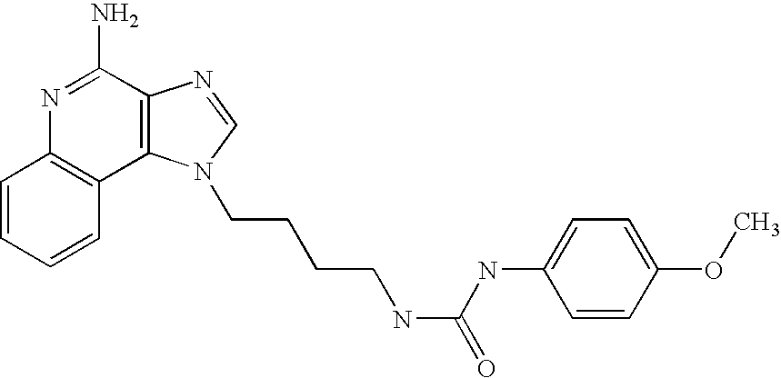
C1=CC=CC2=C1N=C(N)C1=C2N(CCCCNC(NC2=CC=C(OC)C=C2)=O)C=N1
